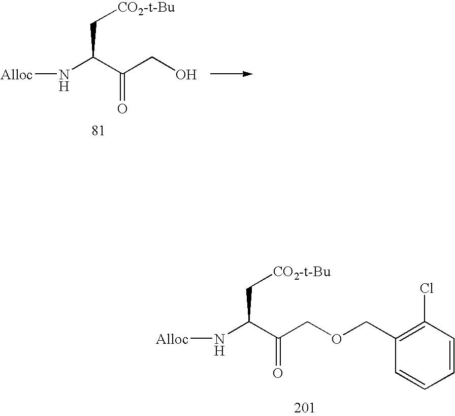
[Alloc]NC(C(COCC1=C(Cl)C=CC=C1)=O)C[CO2-t-Bu].[Alloc]NC(C(CO)=O)C[CO2-t-Bu]
